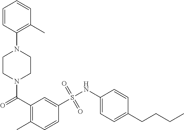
N1(C(C2=C(C)C=CC(S(NC3=CC=C(CCCC)C=C3)(=O)=O)=C2)=O)CCN(C2=C(C)C=CC=C2)CC1
